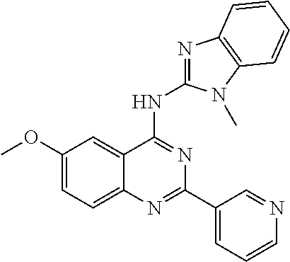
C1(OC)=CC=C2C(=C1)C(NC1=NC3=C(N1C)C=CC=C3)=NC(C1=CC=CN=C1)=N2
